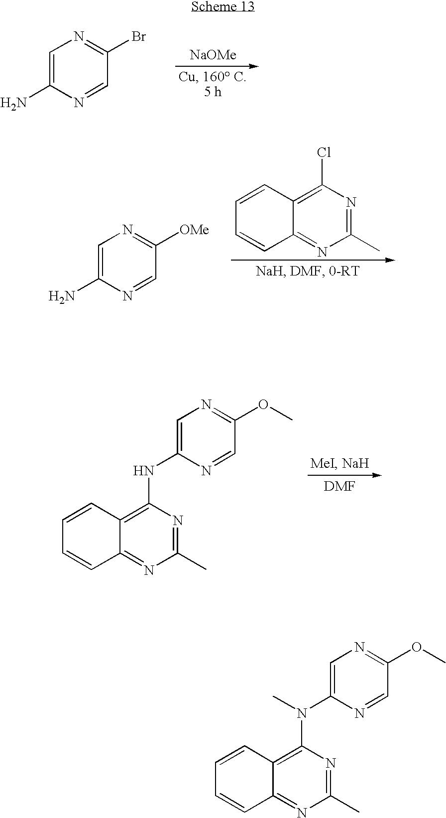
[NaOMe].C1=C(N)N=CC(Br)=N1.C1=CC2=C(Cl)N=C(C)N=C2C=C1.C1=C(N)N=CC([OMe])=N1.C1=CC2=C(NC3=CN=C(OC)C=N3)N=C(C)N=C2C=C1.C1=CC2=C(N(C3=CN=C(OC)C=N3)C)N=C(C)N=C2C=C1
